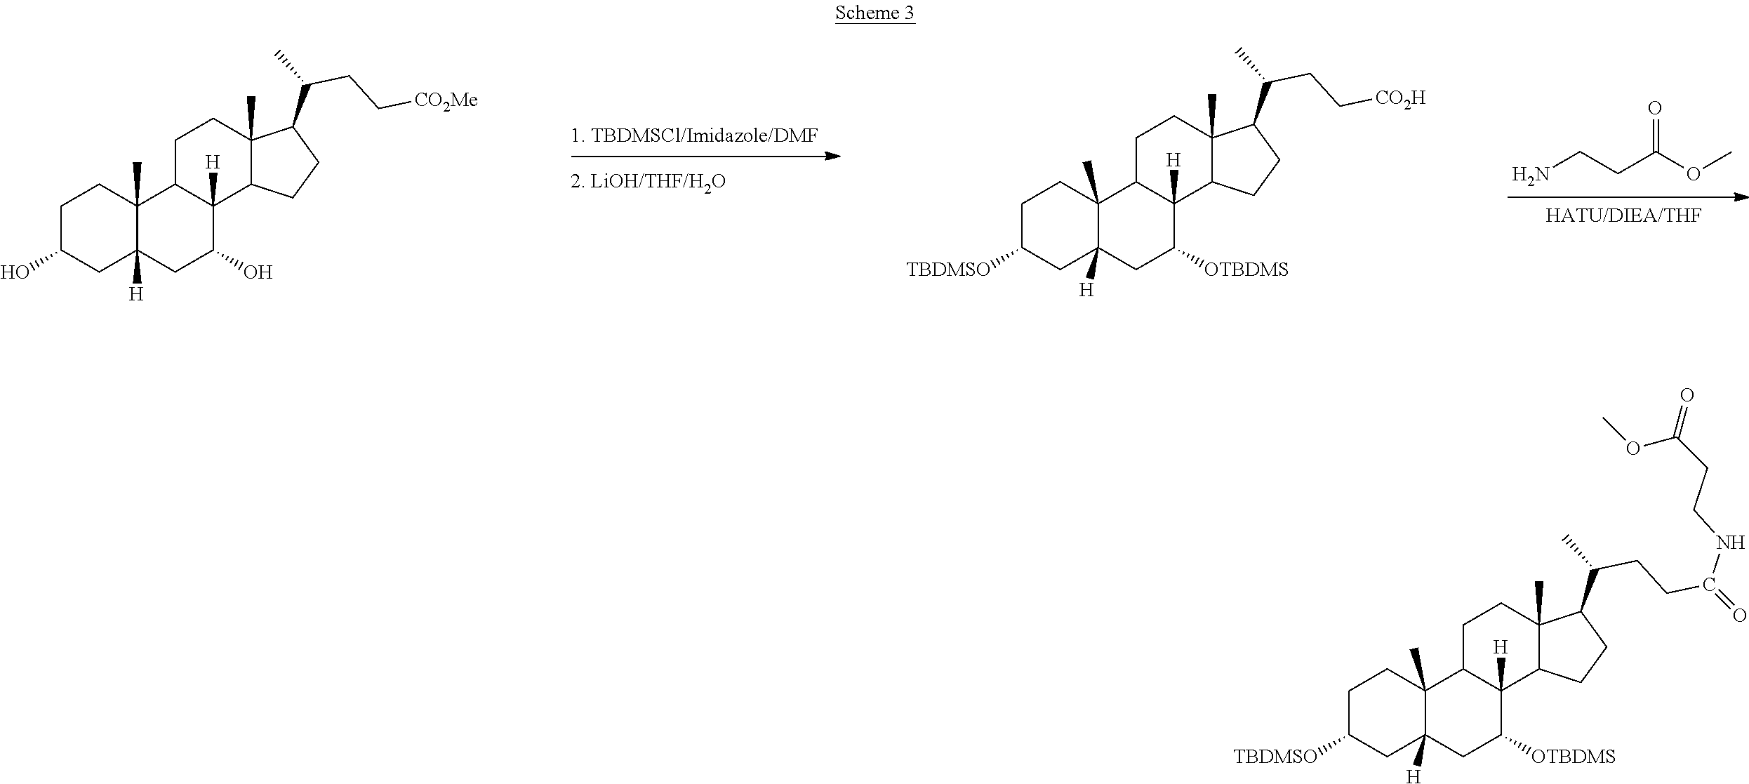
C1C(O)CC2([H])C(C)(C1)C1C([H])(C(O)C2)C2C(C)(CC1)C(C(C)CC[CO2Me])CC2.C1C([TBDMSO])CC2([H])C(C)(C1)C1C([H])(C([OTBDMS])C2)C2C(C)(CC1)C(C(C)CC[CO2H])CC2.NCCC(OC)=O.C1C([TBDMSO])CC2([H])C(C)(C1)C1C([H])(C([OTBDMS])C2)C2C(C)(CC1)C(C(C)CCC(NCCC(=O)OC)=O)CC2
